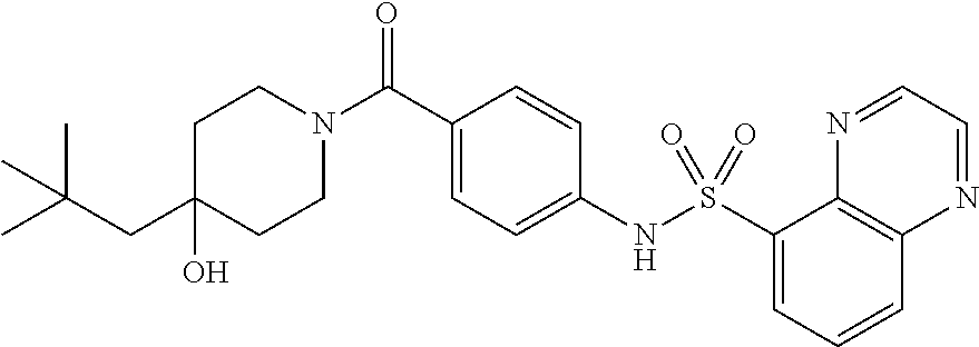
C1(O)(CC(C)(C)C)CCN(C(C2=CC=C(NS(C3=CC=CC4=C3N=CC=N4)(=O)=O)C=C2)=O)CC1
